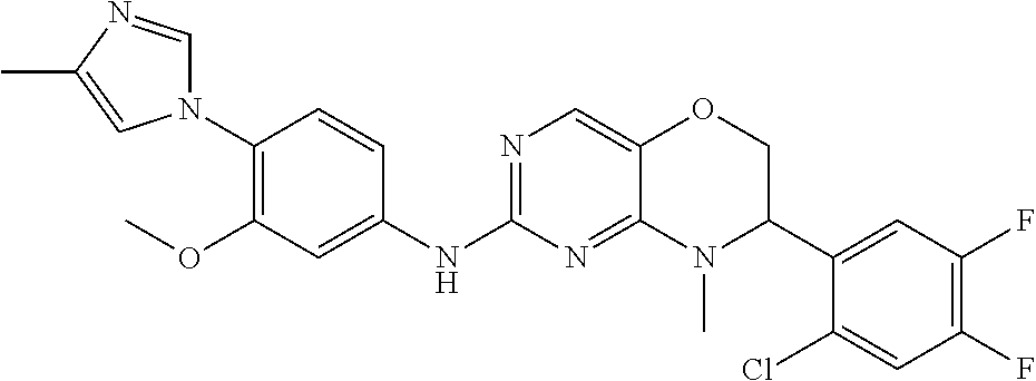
N1(C2=C(OC)C=C(NC3=NC=C4C(=N3)N(C)C(C3=CC(F)=C(F)C=C3Cl)CO4)C=C2)C=NC(C)=C1
